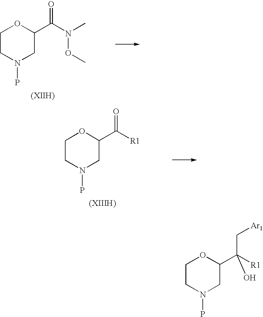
C1CN(P)CC(C(N(C)OC)=O)O1.C1CN(P)CC(C([R1])=O)O1.C1CN(P)CC(C(C[Ar1])([R1])O)O1
